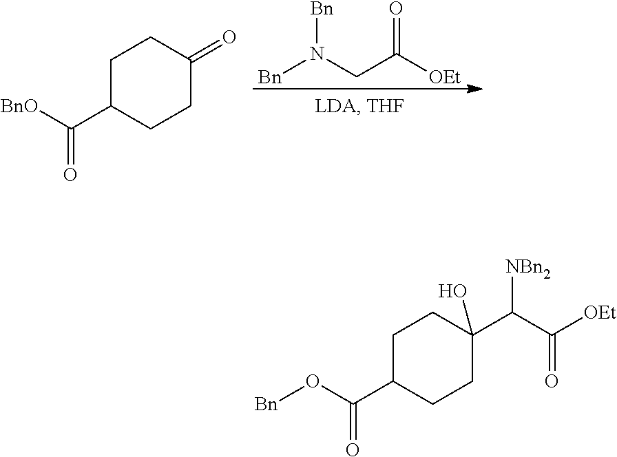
[Bn]N(CC([OEt])=O)[Bn].C1C(C([BnO])=O)CCC(=O)C1.C1C(C(O[Bn])=O)CCC(C(C([OEt])=O)[NBn2])(O)C1
